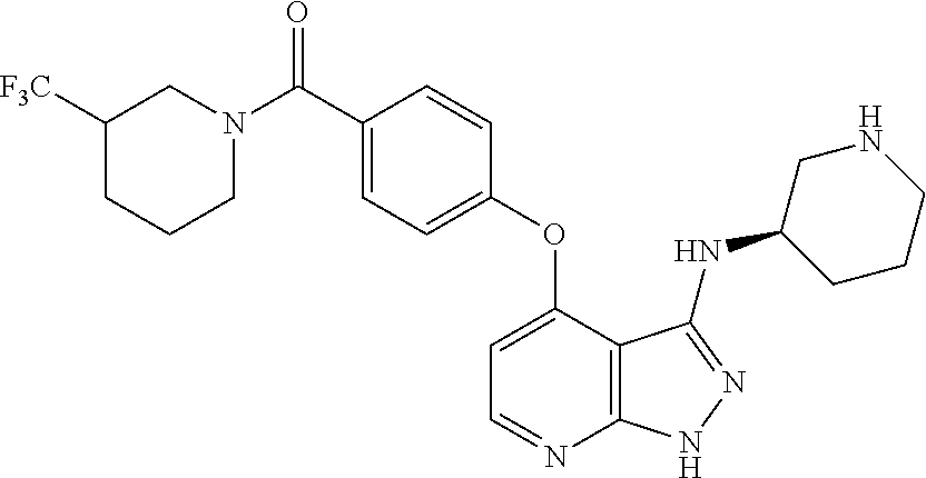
C1=C(OC2=CC=C(C(N3CC([F3C])CCC3)=O)C=C2)C2=C(N=C1)NN=C2NC1CCCNC1
